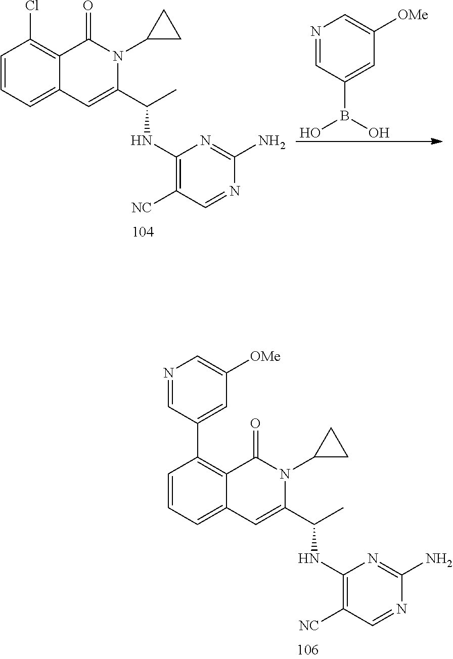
C1=CC=C2C(=C1C1=CC([OMe])=CN=C1)C(=O)N(C1CC1)C(C(C)NC1=C([NC])C=NC(N)=N1)=C2.C1=CC=C2C(=C1Cl)C(=O)N(C1CC1)C(C(C)NC1=C([NC])C=NC(N)=N1)=C2.N1=CC(B(O)O)=CC([OMe])=C1
